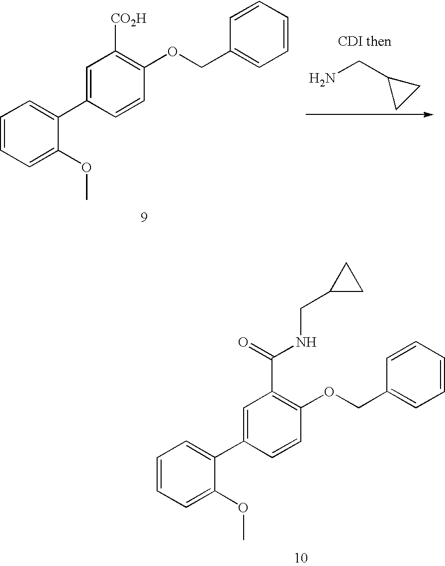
C1=CC=C(OC)C(C2=CC([CO2H])=C(OCC3=CC=CC=C3)C=C2)=C1.NCC1CC1.C1=CC=C(OC)C(C2=CC(C(=O)NCC3CC3)=C(OCC3=CC=CC=C3)C=C2)=C1
